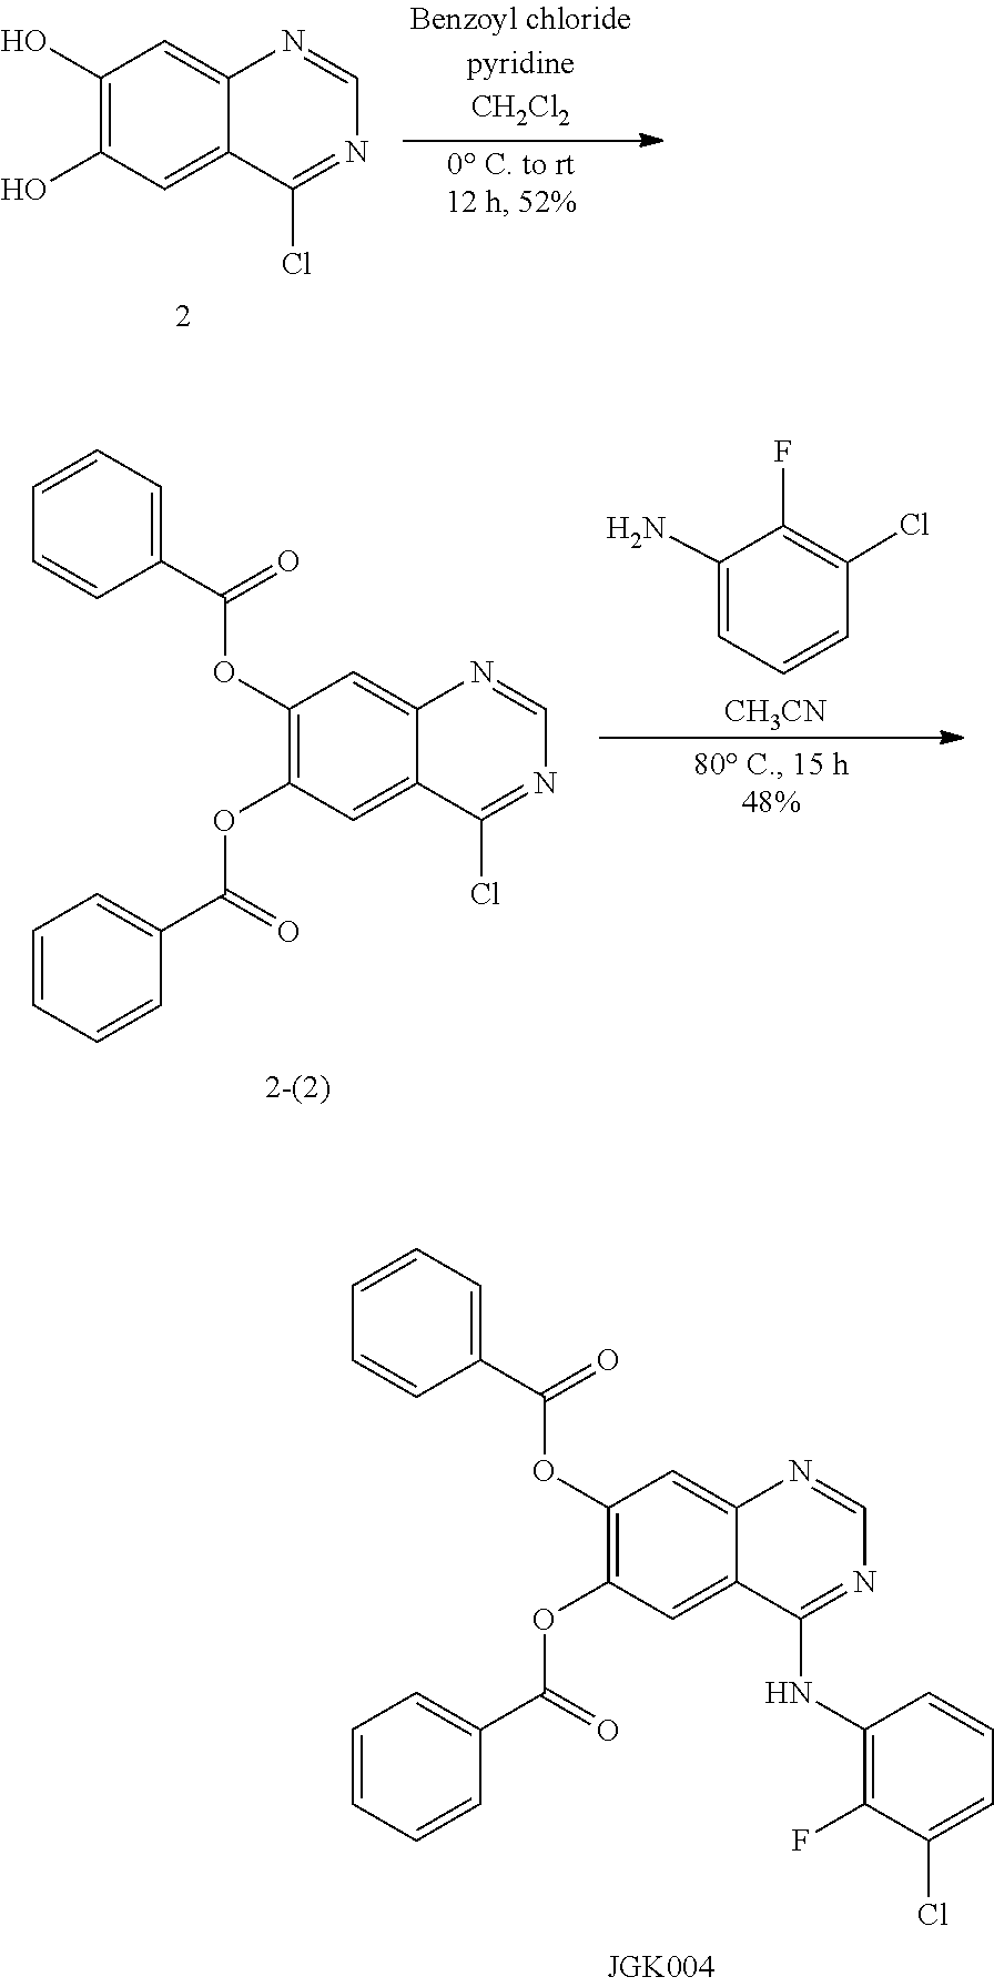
C1=NC2=CC(OC(C3=CC=CC=C3)=O)=C(OC(C3=CC=CC=C3)=O)C=C2C(NC2=C(F)C(Cl)=CC=C2)=N1.C1(O)=C(O)C=C2N=CN=C(Cl)C2=C1.C1=NC2=CC(OC(C3=CC=CC=C3)=O)=C(OC(C3=CC=CC=C3)=O)C=C2C(Cl)=N1.C1(N)=CC=CC(Cl)=C1F.[CH3CN]
